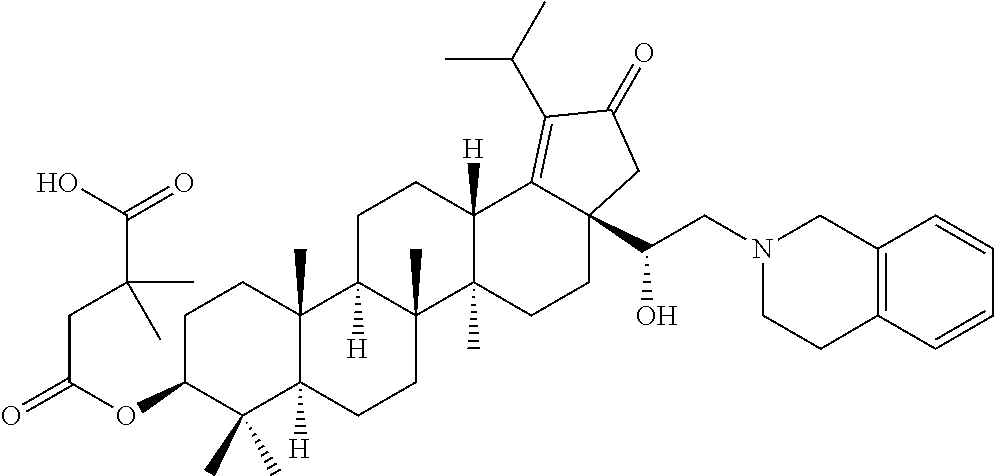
C1C(OC(CC(C(O)=O)(C)C)=O)C(C)(C)C2([H])C(C)(C1)C1([H])C(C)(CC2)C2(C)C([H])(CC1)C1=C(C(C)C)C(=O)CC1(C(CN1CC3=C(C=CC=C3)CC1)O)CC2
